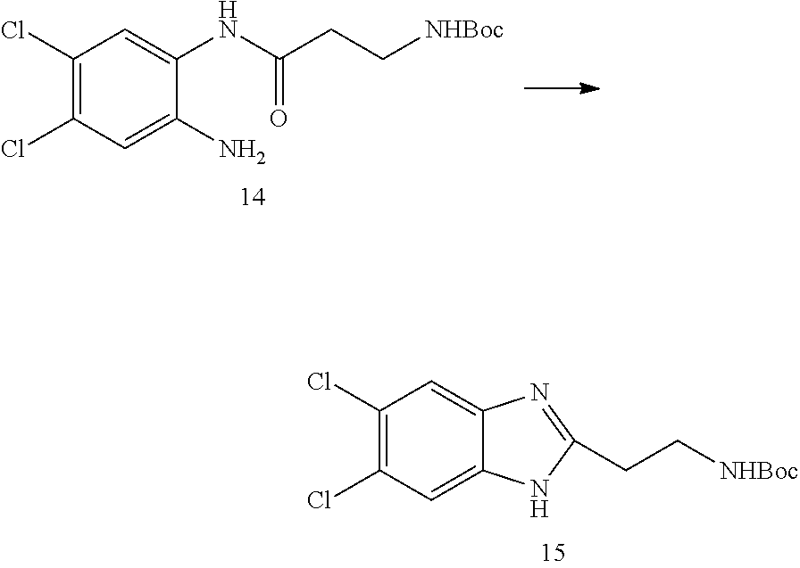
C1(Cl)=C(Cl)C=C(N)C(NC(CC[NHBoc])=O)=C1.C1(Cl)=C(Cl)C=C2C(=C1)N=C(CC[NHBoc])N2
